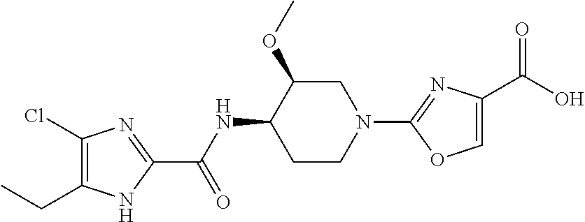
C1(Cl)=C(CC)NC(C(NC2CCN(C3=NC(C(O)=O)=CO3)CC2OC)=O)=N1
